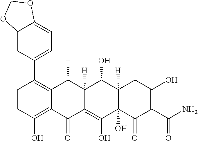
C1=CC(O)=C2C(=C1C1=CC=C3C(=C1)OCO3)C(C)C1([H])C(=C(O)C3(O)C([H])(C1O)CC(O)=C(C(N)=O)C3=O)C2=O
